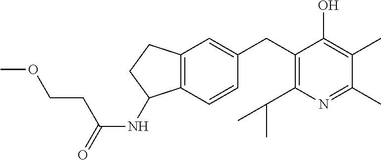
C1(CC2=C(C(C)C)N=C(C)C(C)=C2O)=CC2=C(C=C1)C(NC(=O)CCOC)CC2
